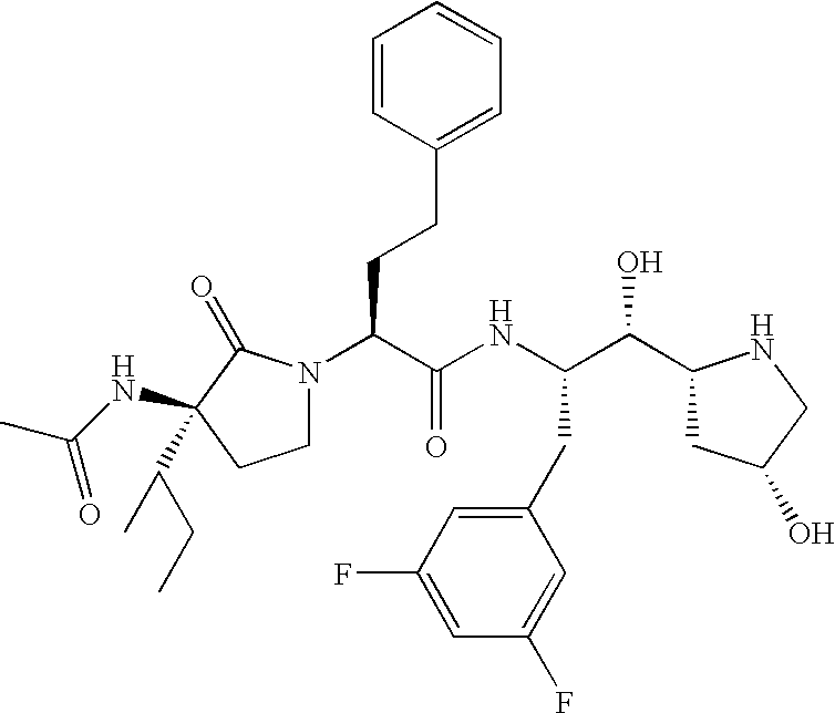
C(C(C1CC(O)CN1)O)(NC(C(N1CCC(NC(C)=O)(C(CC)C)C1=O)CCC1=CC=CC=C1)=O)CC1=CC(F)=CC(F)=C1
